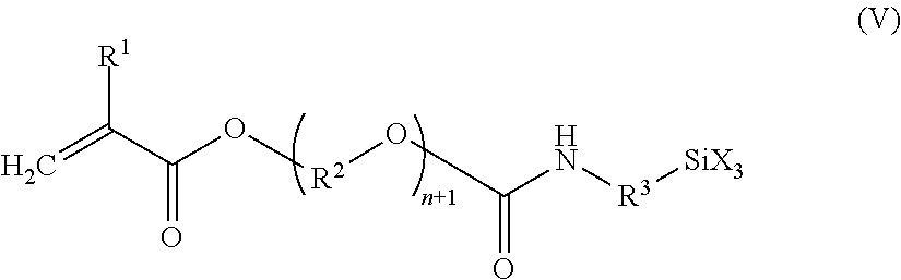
C=C(C(O[R2]OC(N[R3][SiX3])=O)=O)[R1]
